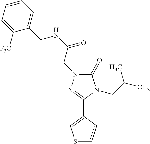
C1(=O)N(CC(NCC2=CC=CC=C2[F3C])=O)N=C(C2=CSC=C2)N1CC(C)C
